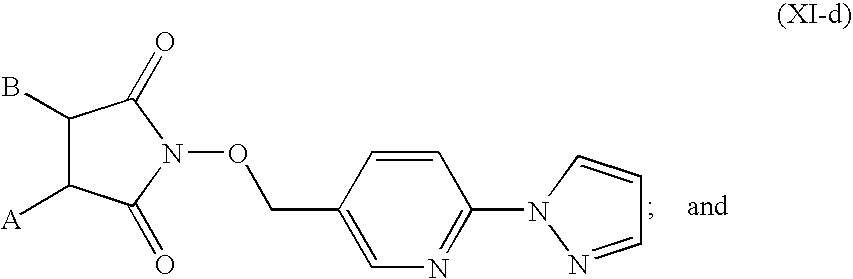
C1(B)C([A])C(=O)N(OCC2=CN=C(N3N=CC=C3)C=C2)C1=O
